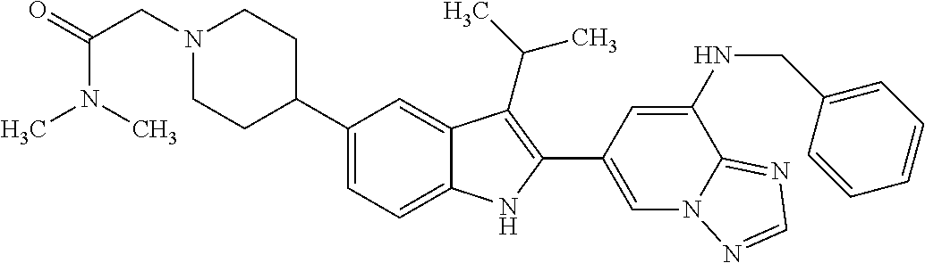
N1(CC(=O)N(C)C)CCC(C2=CC=C3C(=C2)C(C(C)C)=C(C2=CN4C(=NC=N4)C(NCC4=CC=CC=C4)=C2)N3)CC1
